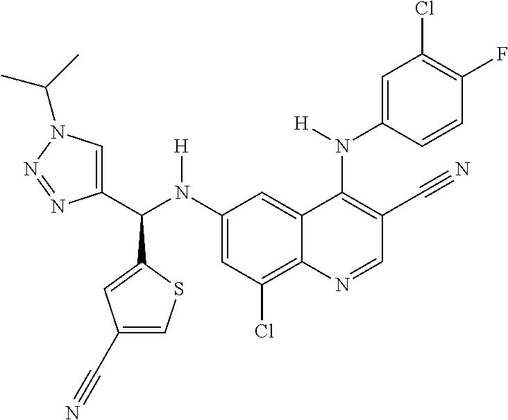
C1(N(C(C2=CN(C(C)C)N=N2)C2=CC(C#N)=CS2)[H])=CC(Cl)=C2C(=C1)C(N(C1=CC(Cl)=C(F)C=C1)[H])=C(C#N)C=N2
